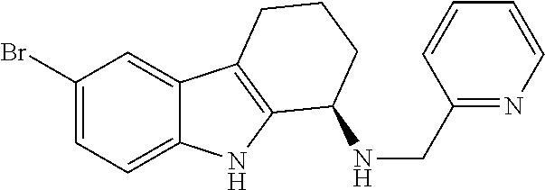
C1(Br)=CC=C2C(=C1)C1=C(N2)C(NCC2=NC=CC=C2)CCC1
